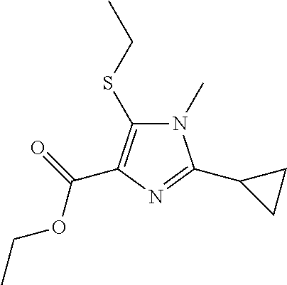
N1(C)C(SCC)=C(C(=O)OCC)N=C1C1CC1
